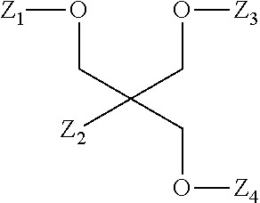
O(CC(CO[Z3])([Z2])CO[Z4])[Z1]
